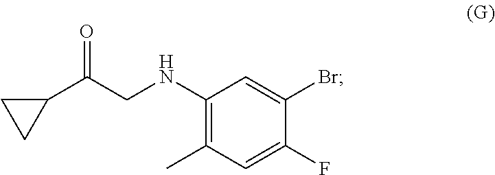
C1(C(CNC2=C(C)C=C(F)C(Br)=C2)=O)CC1
